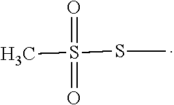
CS(SC)(=O)=O
